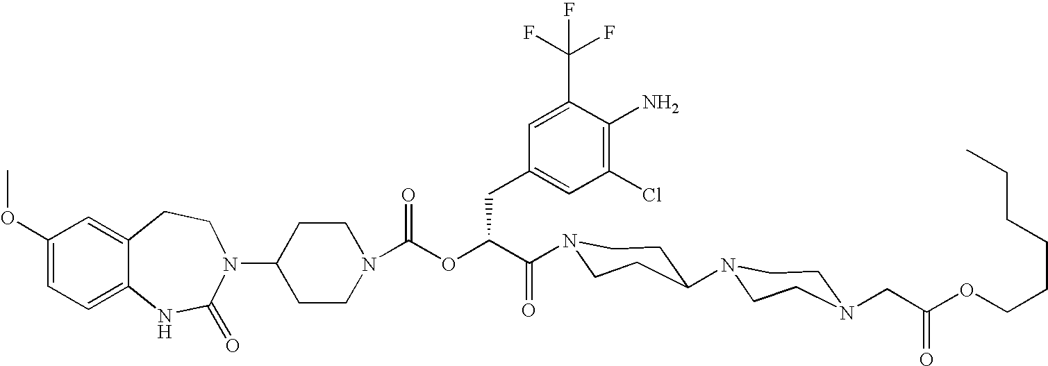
C12=CC(OC)=CC=C1NC(=O)N(C1CCN(C(OC(C(=O)N3CCC(N4CCN(CC(OCCCCCC)=O)CC4)CC3)CC3=CC(Cl)=C(N)C(C(F)(F)F)=C3)=O)CC1)CC2
